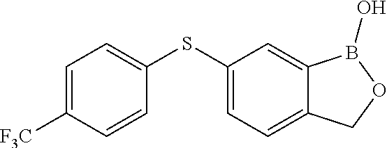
C1=C([F3C])C=CC(SC2=CC=C3C(=C2)B(O)OC3)=C1
